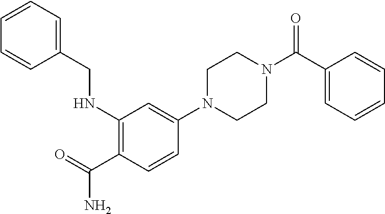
C1N(C2=CC(NCC3=CC=CC=C3)=C(C(=O)N)C=C2)CCN(C(C2=CC=CC=C2)=O)C1
